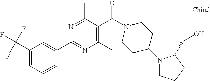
C(C1=CC=CC(C2=NC(C)=C(C(=O)N3CCC(N4CCCC4CO)CC3)C(C)=N2)=C1)(F)(F)F
